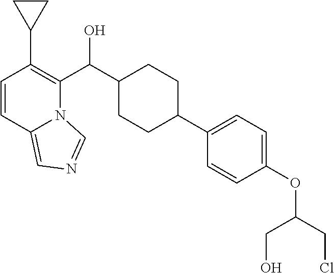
C1=CC2=CN=CN2C(C(C2CCC(C3=CC=C(OC(CCl)CO)C=C3)CC2)O)=C1C1CC1
